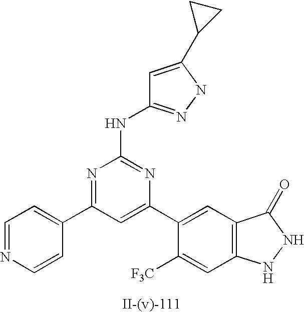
C1=C(C2CC2)NN=C1NC1=NC(C2=CC3=C(C=C2[F3C])NNC3=O)=CC(C2=CC=NC=C2)=N1
